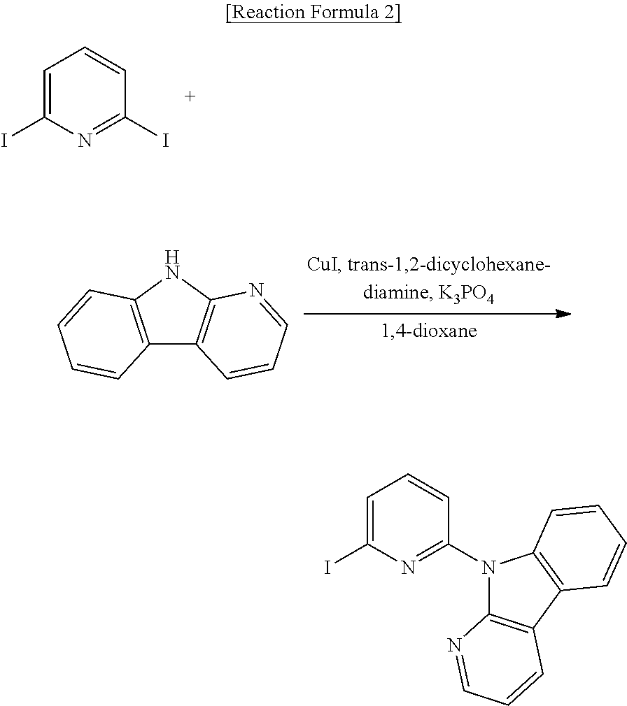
C1=C(I)N=C(I)C=C1.C12=C(NC3=C1C=CC=N3)C=CC=C2.C1=C(I)N=C(N2C3=C(C4=C2C=CC=C4)C=CC=N3)C=C1
